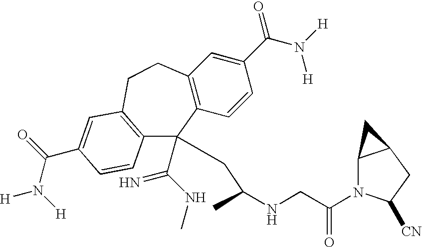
C12=C(C=CC(C(N([H])[H])=O)=C1)C(C(NC)=N)(CC(NCC(N1C3C(CC1[CN])C3)=O)C)C1=C(CC2)C=C(C(N([H])[H])=O)C=C1
